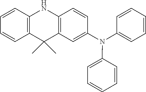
C1=CC2=C(C=C1)C(C)(C)C1=C(N2)C=CC(N(C2=CC=CC=C2)C2=CC=CC=C2)=C1
